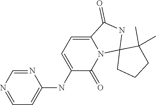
N1=CN=CC=C1NC1=CC=C2N(C1=O)C1(NC2=O)CCCC1(C)C
